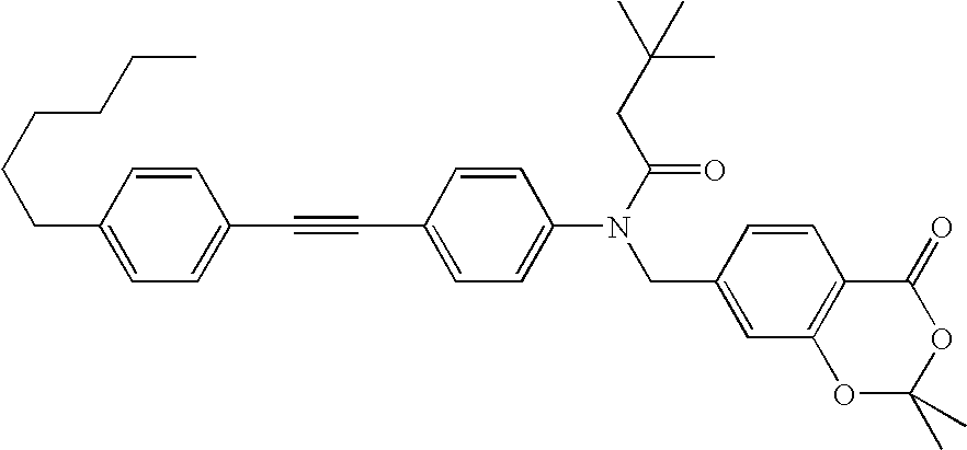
C1=CC(CCCCCC)=CC=C1C#CC1=CC=C(N(CC2=CC3=C(C=C2)C(=O)OC(C)(C)O3)C(CC(C)(C)C)=O)C=C1
